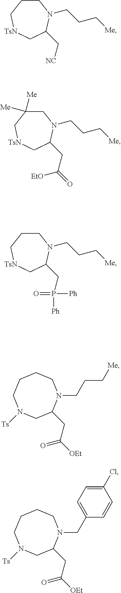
N1(CCC[Me])CCC[TsN]CC1C[NC].N1(CCC[Me])CC([Me])([Me])C[TsN]CC1CC([EtO])=O.N1(CCC[Me])CCC[TsN]CC1CP([Ph])(=O)[Ph].N1(CCC[Me])CCCCN([Ts])CC1CC([OEt])=O.N1(CC2=CC=C(Cl)C=C2)CCCCN([Ts])CC1CC([OEt])=O
